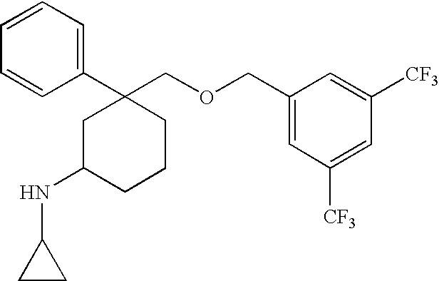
C1=CC=C(C2(COCC3=CC([CF3])=CC([CF3])=C3)CC(NC3CC3)CCC2)C=C1
